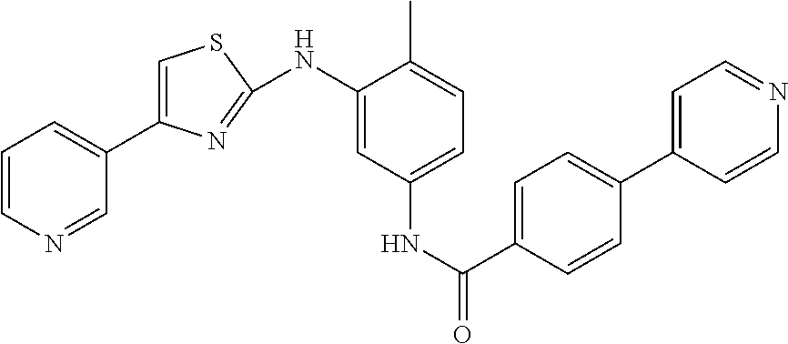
C1=CN=CC(C2=CSC(NC3=CC(NC(=O)C4=CC=C(C5=CC=NC=C5)C=C4)=CC=C3C)=N2)=C1
